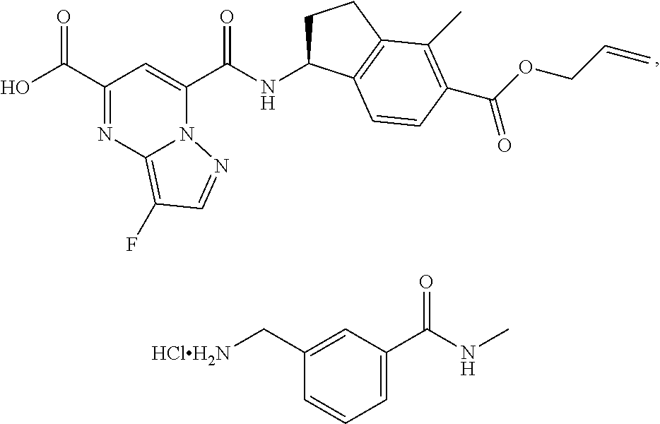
C1(C(O)=O)=NC2=C(F)C=NN2C(C(NC2CCC3=C2C=CC(C(OCC=C)=O)=C3C)=O)=C1.C1(C[HClH2N])=CC(C(NC)=O)=CC=C1
